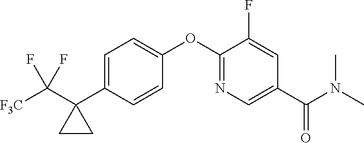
C1=C(C2(C([F3C])(F)F)CC2)C=CC(OC2=NC=C(C(N(C)C)=O)C=C2F)=C1
